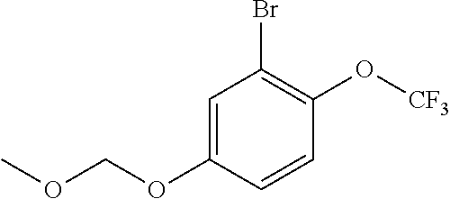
C1=C(OCOC)C=CC(O[CF3])=C1Br
